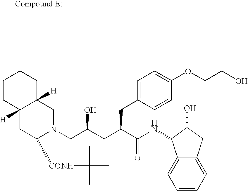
C1CC2([H])C([H])(CC1)CN(CC(CC(C(NC1C3=CC=CC=C3CC1O)=O)CC1=CC=C(OCCO)C=C1)O)C([CONH]C(C)(C)C)C2
